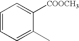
C1=CC=C(C)C([COOCH3])=C1
